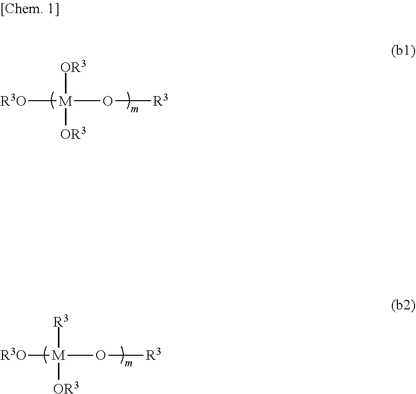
[OR3][M]([OR3])(O[R3])[R3O].[R3][M]([OR3])(O[R3])[R3O]
